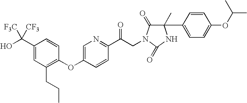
C1(C(O)([F3C])[CF3])=CC(CCC)=C(OC2=CN=C(C(CN3C(=O)C(C4=CC=C(OC(C)C)C=C4)(C)NC3=O)=O)C=C2)C=C1
